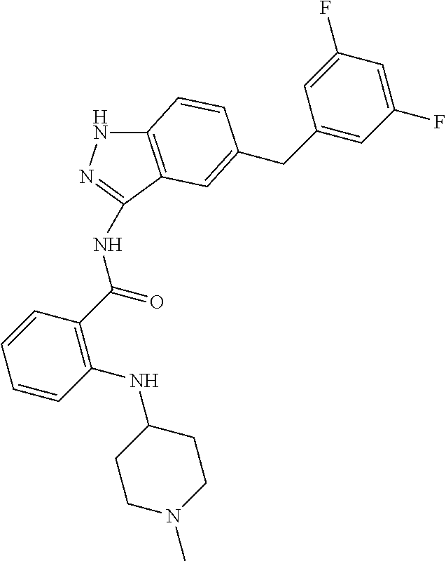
N(C(=O)C1=C(NC2CCN(C)CC2)C=CC=C1)C1=NNC2=C1C=C(CC1=CC(F)=CC(F)=C1)C=C2
